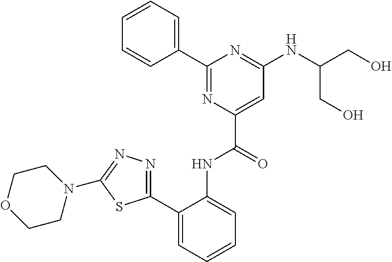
C1=CC=CC(C2=NC(C(=O)NC3=CC=CC=C3C3=NN=C(N4CCOCC4)S3)=CC(NC(CO)CO)=N2)=C1
